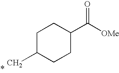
C1C(C)CCC(C([OMe])=O)C1
